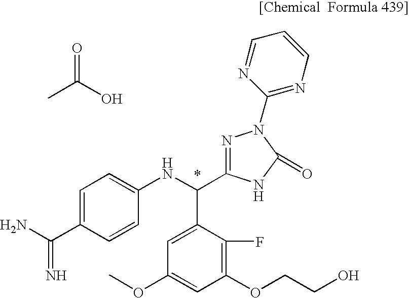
CC(O)=O.NC(C1=CC=C(NC(C2=CC(OC)=CC(OCCO)=C2F)C2=NN(C3=NC=CC=N3)C(=O)N2)C=C1)=N
